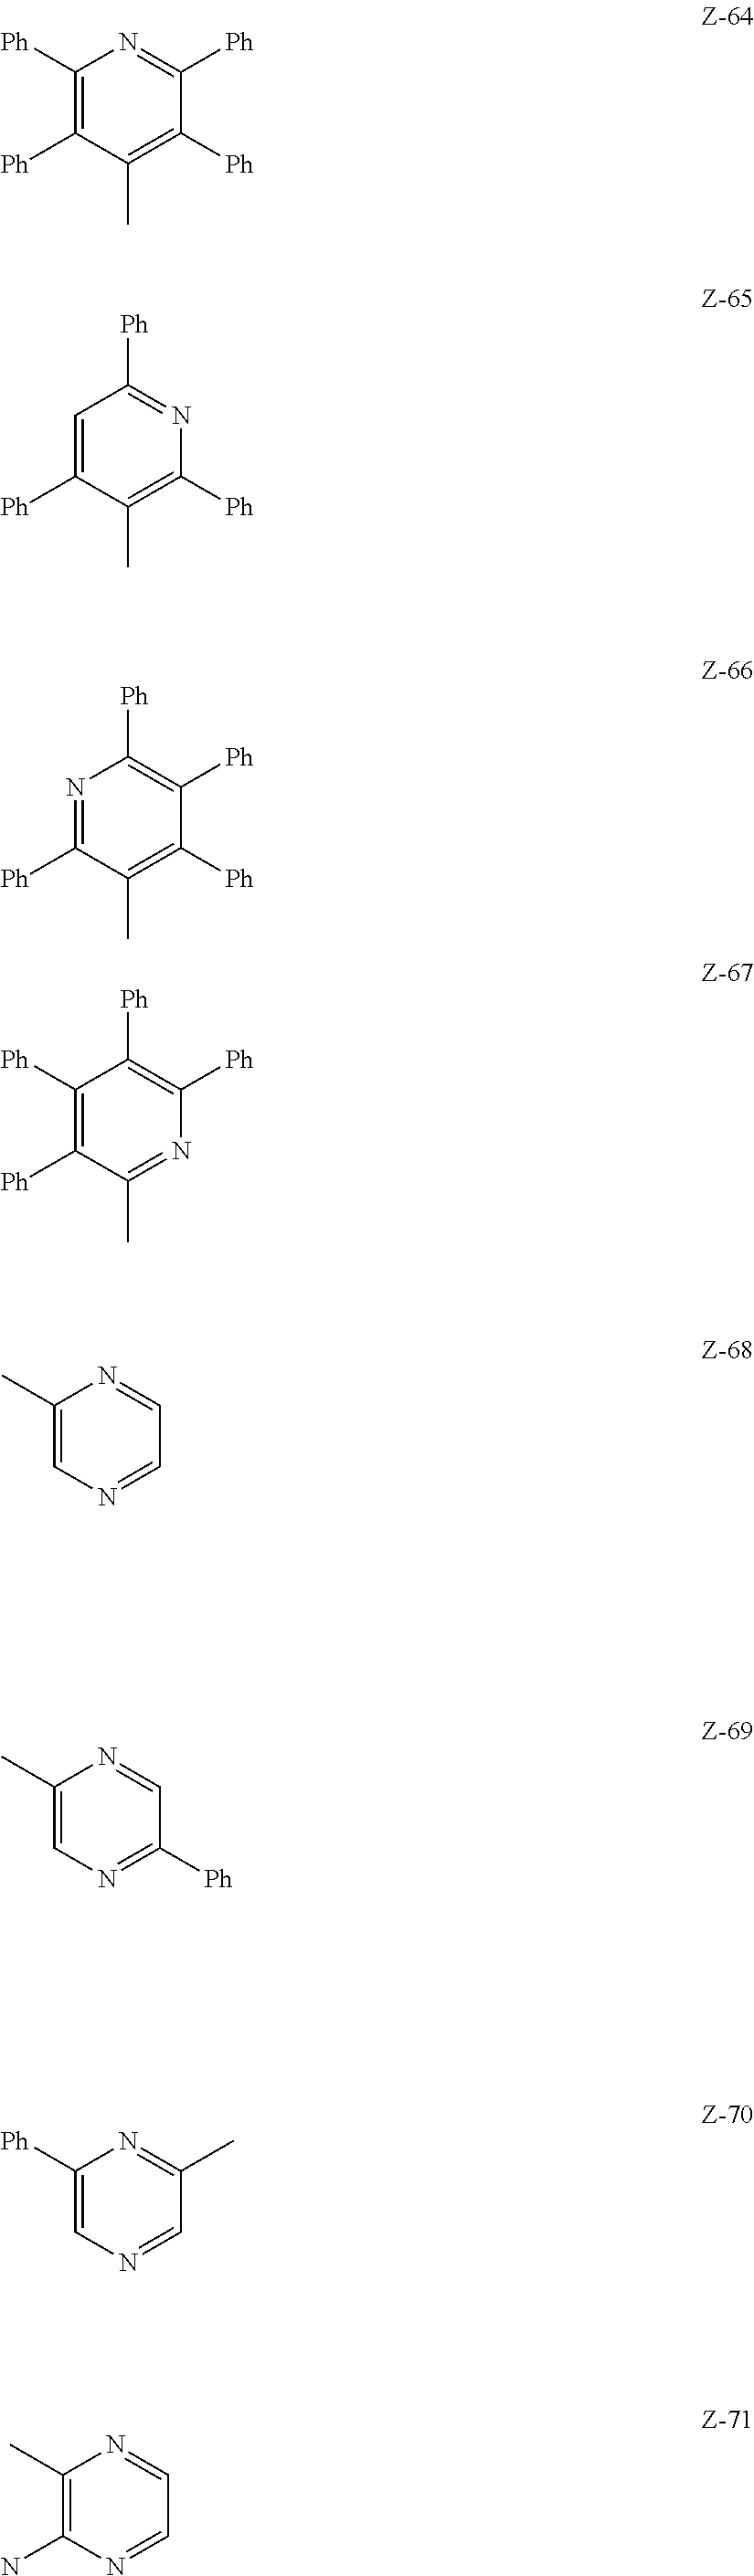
C1([Ph])=C([Ph])C(C)=C([Ph])C([Ph])=N1.C1=C([Ph])C(C)=C([Ph])N=C1[Ph].N1=C([Ph])C(C)=C([Ph])C([Ph])=C1[Ph].C1([Ph])=C([Ph])C(C)=NC([Ph])=C1[Ph].C1(C)=CN=CC=N1.C1(C)=CN=C([Ph])C=N1.C1([Ph])=CN=CC(C)=N1.C1(C)=C(N)N=CC=N1
